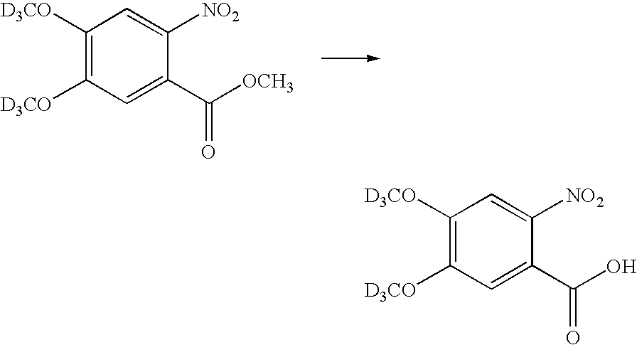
C1([D3CO])=C([D3CO])C=C(C([OCH3])=O)C([NO2])=C1.C1([D3CO])=C([D3CO])C=C(C(O)=O)C([NO2])=C1
